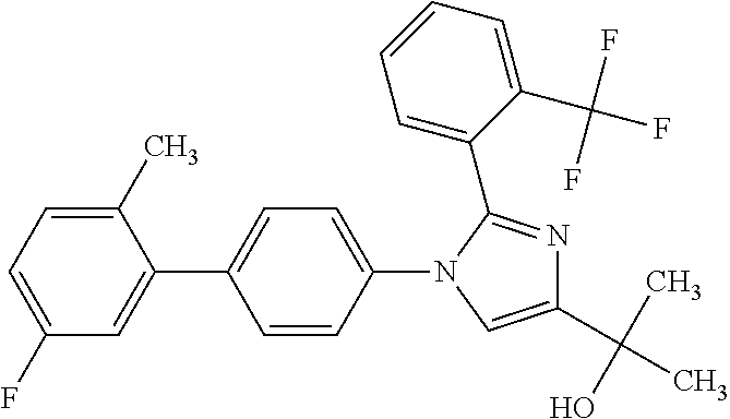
C1(F)=CC=C(C)C(C2=CC=C(N3C=C(C(C)(O)C)N=C3C3=CC=CC=C3C(F)(F)F)C=C2)=C1
